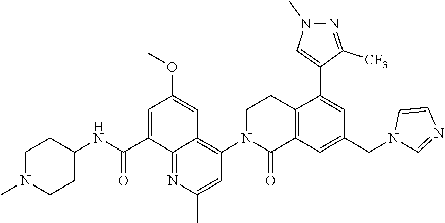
C1CN(C2=C3C(=NC(C)=C2)C(C(NC2CCN(C)CC2)=O)=CC(OC)=C3)C(=O)C2=C1C(C1=CN(C)N=C1[CF3])=CC(CN1C=NC=C1)=C2
